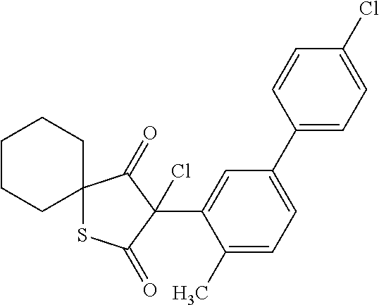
C12(SC(=O)C(C3=CC(C4=CC=C(Cl)C=C4)=CC=C3C)(Cl)C1=O)CCCCC2
